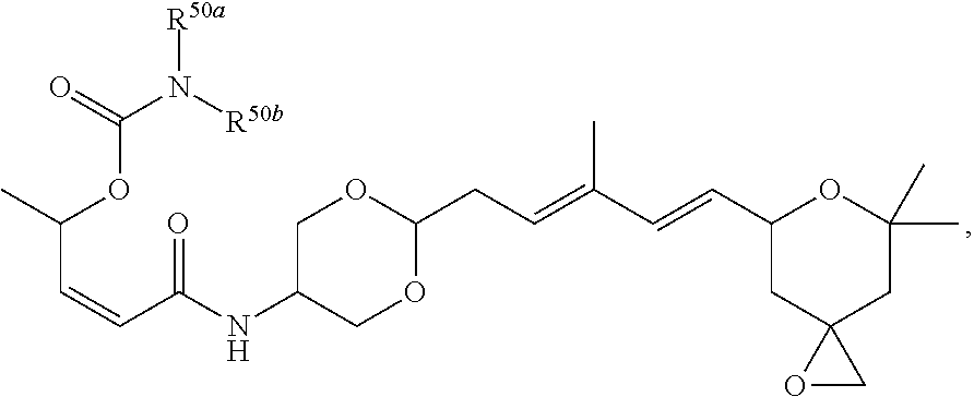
O=C(N([R50b])[R50a])OC(C=CC(NC1COC(CC=C(C=CC2CC3(CC(C)(C)O2)OC3)C)OC1)=O)C
